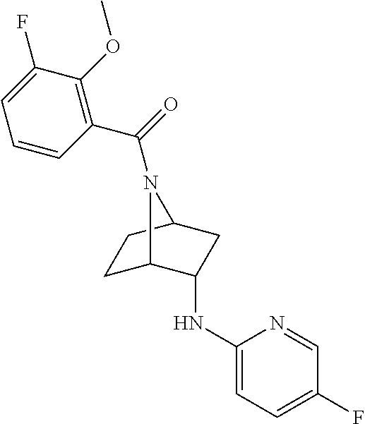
C1C2C(NC3=CC=C(F)C=N3)CC(C1)N2C(=O)C1=C(OC)C(F)=CC=C1
